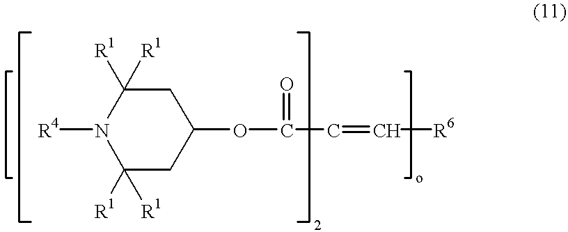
[R4]N1C([R1])([R1])CC(OC(C=C[R6])=O)CC1([R1])[R1]
